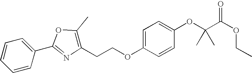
C1=CC(C2=NC(CCOC3=CC=C(OC(C(OCC)=O)(C)C)C=C3)=C(C)O2)=CC=C1
